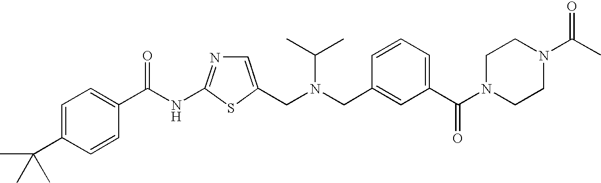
C1=C(CN(CC2=CC(C(=O)N3CCN(C(=O)C)CC3)=CC=C2)C(C)C)SC(NC(=O)C2=CC=C(C(C)(C)C)C=C2)=N1
